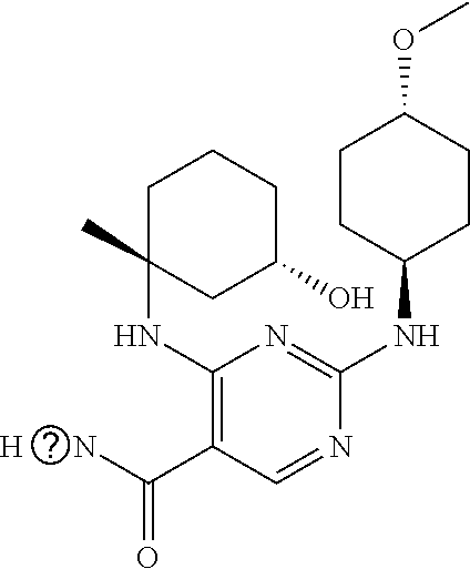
C1C(NC2=C(C(N)=O)C=NC(NC3CCC(OC)CC3)=N2)(C)CC(O)CC1.[H]
